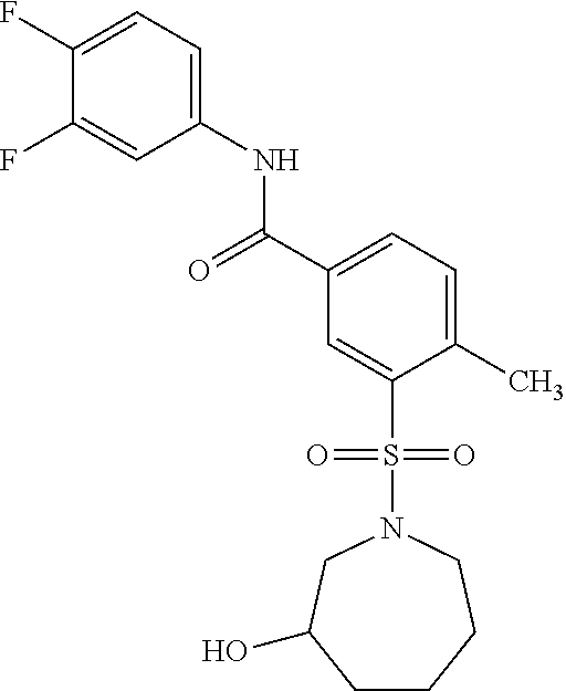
C1(F)=CC=C(NC(=O)C2=CC=C(C)C(S(=O)(=O)N3CC(O)CCCC3)=C2)C=C1F
